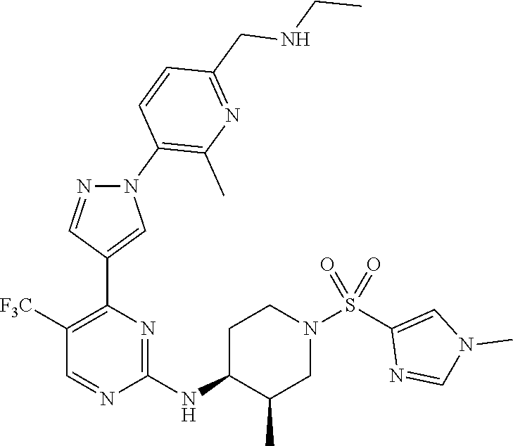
C1([F3C])=C(C2=CN(C3=C(C)N=C(CNCC)C=C3)N=C2)N=C(NC2C(C)CN(S(C3=CN(C)C=N3)(=O)=O)CC2)N=C1
